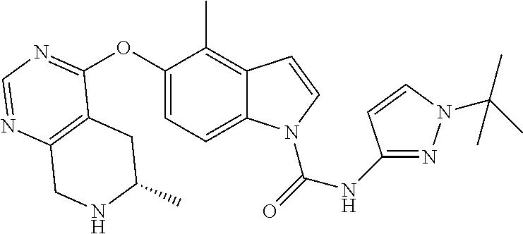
C12=C(N=CN=C1OC1=CC=C3C(=C1C)C=CN3C(=O)NC1=NN(C(C)(C)C)C=C1)CNC(C)C2
